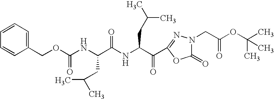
C(C(NC(CC(C)C)C(=O)C1=NN(CC(OC(C)(C)C)=O)C(=O)O1)=O)(NC(OCC1=CC=CC=C1)=O)CC(C)C
